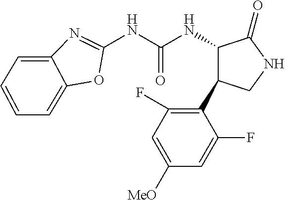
N(C(NC1C(C2=C(F)C=C([MeO])C=C2F)CNC1=O)=O)C1=NC2=CC=CC=C2O1
